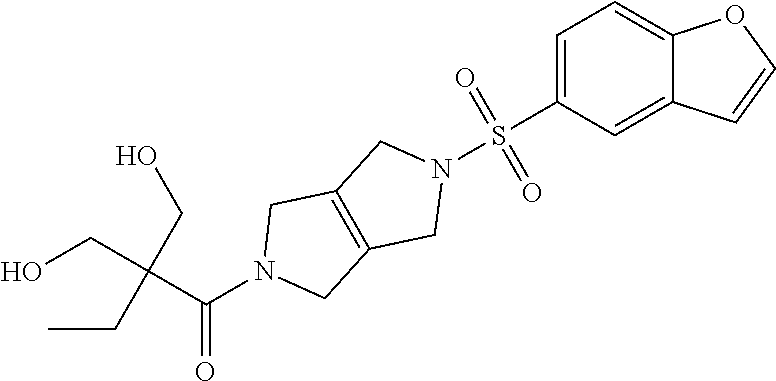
C(C(N1CC2=C(C1)CN(S(C1=CC=C3C(=C1)C=CO3)(=O)=O)C2)=O)(CO)(CO)CC
